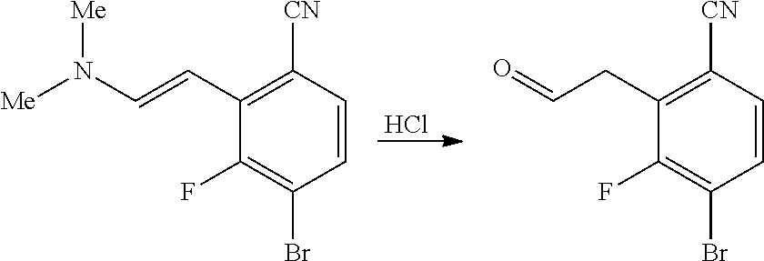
Cl.C1(C=CN([Me])[Me])=C([CN])C=CC(Br)=C1F.C1(CC=O)=C([CN])C=CC(Br)=C1F
